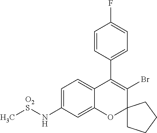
C1=C(N[O2S]C)C=C2C(=C1)C(C1=CC=C(F)C=C1)=C(Br)C1(O2)CCCC1
